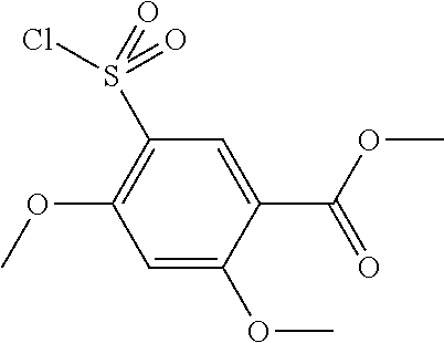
C1=C(OC)C(C(OC)=O)=CC(S(=O)(=O)Cl)=C1OC
